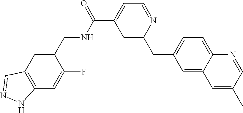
C1=C(CC2=CC(C(=O)NCC3=CC4=C(C=C3F)NN=C4)=CC=N2)C=C2C(=C1)N=CC(C)=C2
